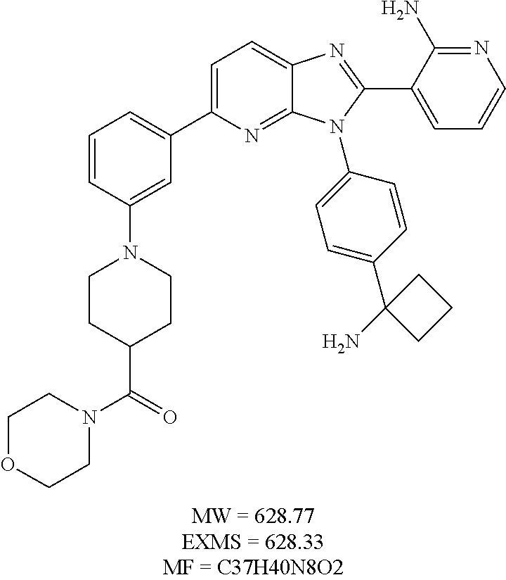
C1=CC(N2CCC(C(N3CCOCC3)=O)CC2)=CC(C2=CC=C3C(=N2)N(C2=CC=C(C4(N)CCC4)C=C2)C(C2=CC=CN=C2N)=N3)=C1
